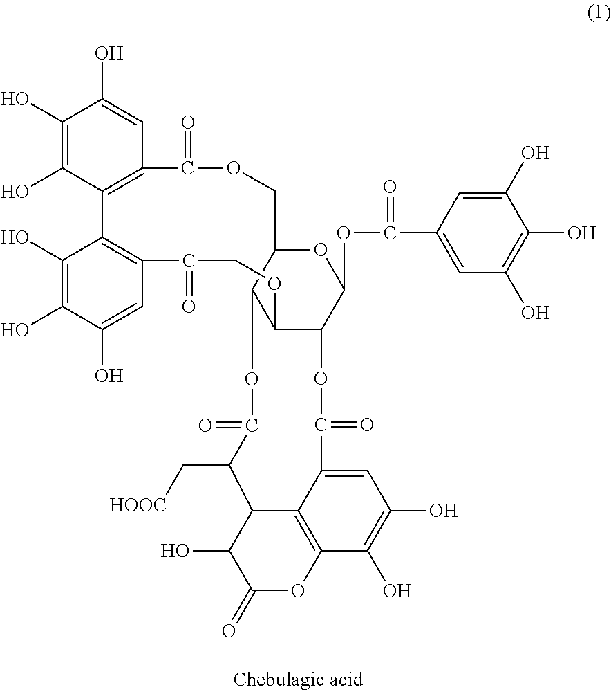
C1(O)=C(O)C2=C(C=C1O)C(=O)OCC1C3C(C(C(OC(C4=CC(O)=C(O)C(O)=C4)=O)O1)OC(=O)C1=CC(O)=C(O)C4=C1C(C(C[HOOC])C(=O)O3)C(O)C(=O)O4)OCC(=O)C1=C2C(O)=C(O)C(O)=C1
